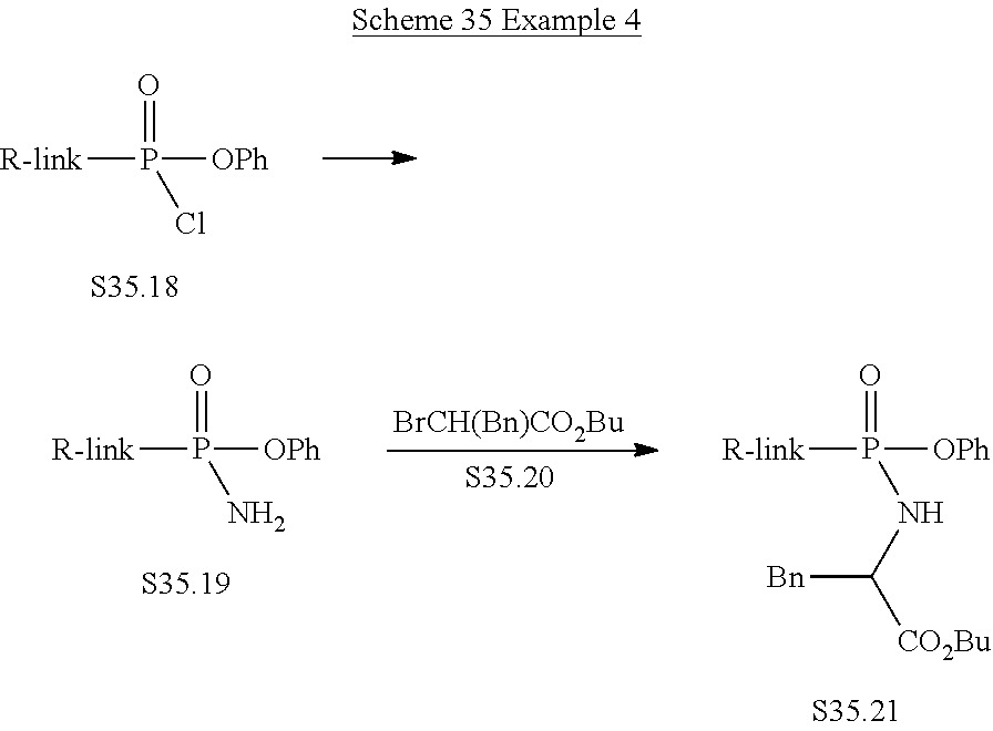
[R-link]P([OPh])(=O)Cl.[R-link]P([OPh])(=O)N.[BrCH(Bn)CO2Bu].[R-link]P([OPh])(=O)NC([Bn])[CO2Bu]
